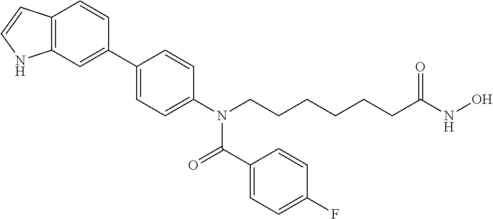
C1(C2=CC3=C(C=C2)C=CN3)=CC=C(N(CCCCCCC(NO)=O)C(=O)C2=CC=C(F)C=C2)C=C1
